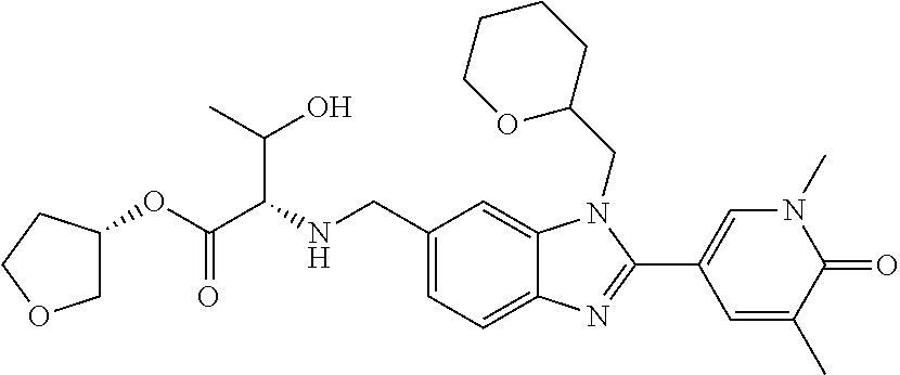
C12=CC=C(CNC(C(C)O)C(OC3COCC3)=O)C=C1N(CC1CCCCO1)C(C1=CN(C)C(=O)C(C)=C1)=N2
